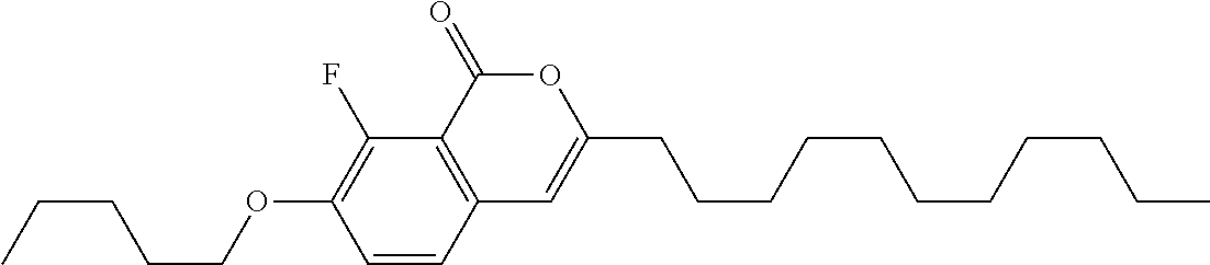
C1=CC2=C(C(F)=C1OCCCCC)C(=O)OC(CCCCCCCCCCC)=C2
